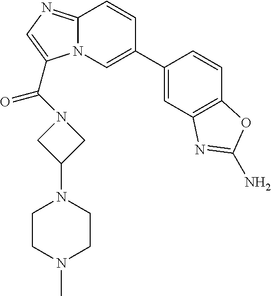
N12C(=NC=C1C(N1CC(N3CCN(C)CC3)C1)=O)C=CC(C1=CC3=C(C=C1)OC(N)=N3)=C2
